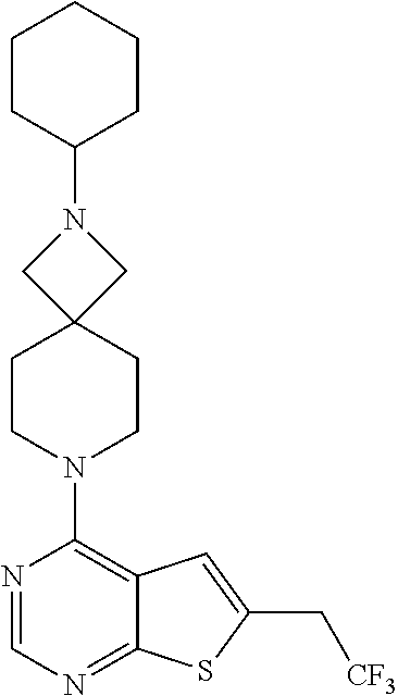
C12=NC=NC(N3CCC4(CC3)CN(C3CCCCC3)C4)=C1C=C(C[CF3])S2
